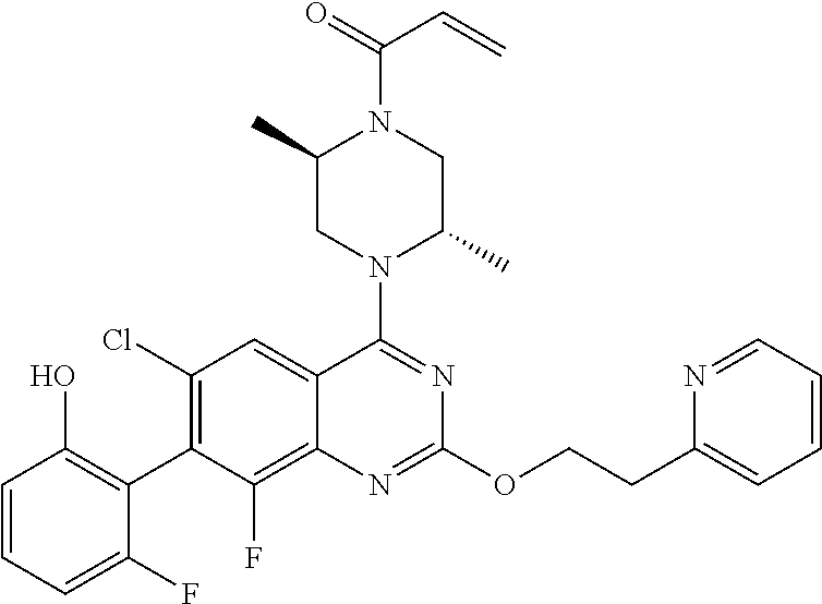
C1=CC=C(F)C(C2=C(Cl)C=C3C(=C2F)N=C(OCCC2=CC=CC=N2)N=C3N2C(C)CN(C(=O)C=C)C(C)C2)=C1O
